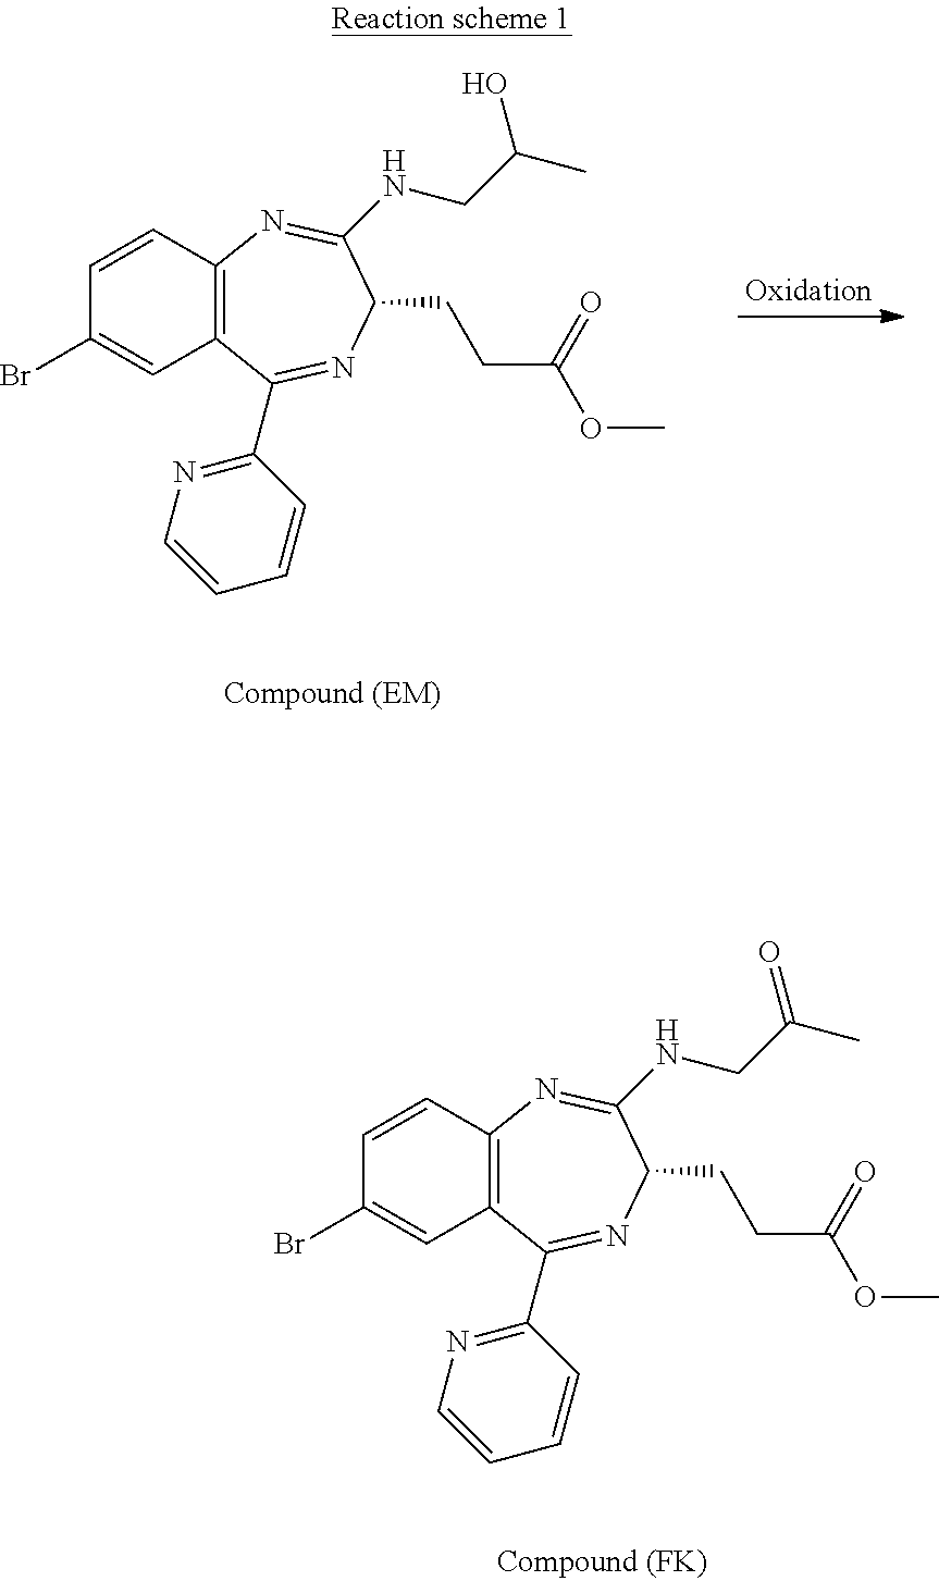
C1=CC2=C(C=C1Br)C(C1=NC=CC=C1)=NC(CCC(OC)=O)C(NCC(C)=O)=N2.C1=CC2=C(C=C1Br)C(C1=NC=CC=C1)=NC(CCC(OC)=O)C(NCC(C)O)=N2
